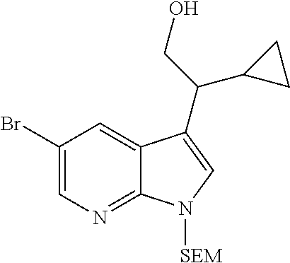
C1=C(Br)C=C2C(=N1)N([SEM])C=C2C(CO)C1CC1
